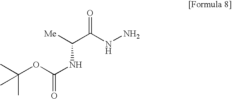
[Me]C(C(NN)=O)NC(=O)OC(C)(C)C
